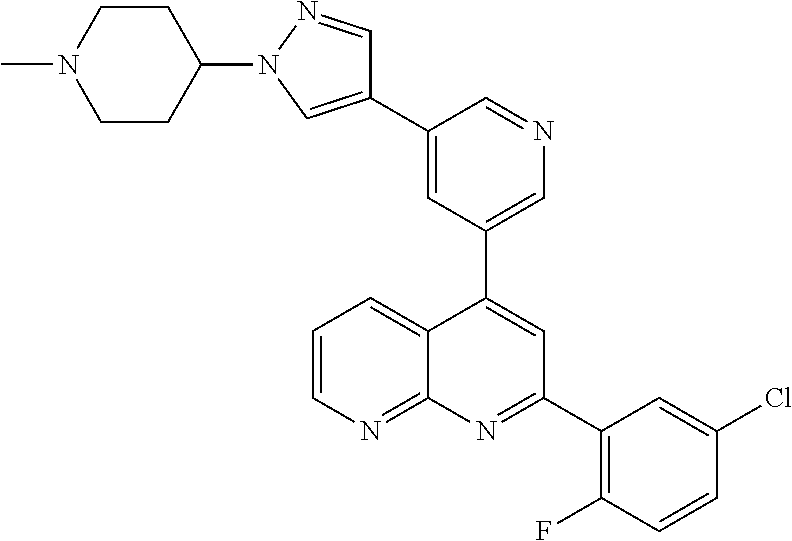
C1=C(C2=CN(C3CCN(C)CC3)N=C2)C=NC=C1C1=CC(C2=C(F)C=CC(Cl)=C2)=NC2=NC=CC=C12
